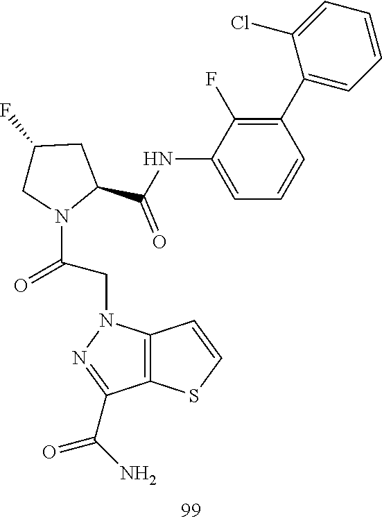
C1(C2=CC=CC=C2Cl)=C(F)C(NC(C2CC(F)CN2C(CN2C3=C(SC=C3)C(C(N)=O)=N2)=O)=O)=CC=C1
